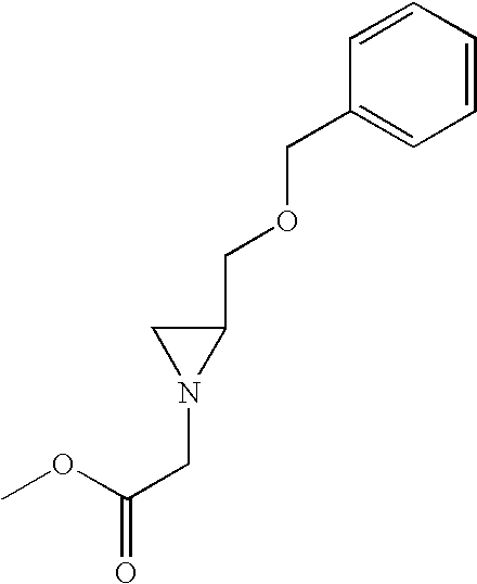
C1=CC=CC(COCC2CN2CC(OC)=O)=C1
